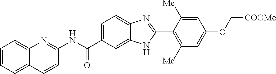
C1(NC(C2=CC=C3C(=C2)NC(C2=C([Me])C=C(OC[COOMe])C=C2[Me])=N3)=O)=NC2=CC=CC=C2C=C1
